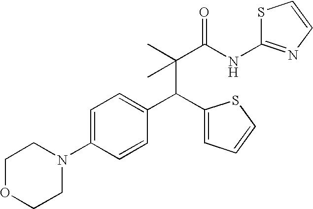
C(C(C)(C(NC1=NC=CS1)=O)C)(C1=CC=C(N2CCOCC2)C=C1)C1=CC=CS1
